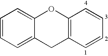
C1=CC=C2C(=C1)OC1=C(C2)C=CC=C1
